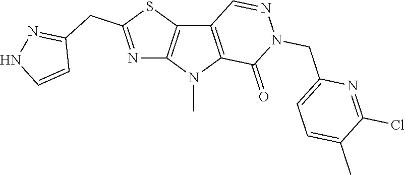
C12=C(N(C)C3=C1C=NN(CC1=CC=C(C)C(Cl)=N1)C3=O)N=C(CC1=NNC=C1)S2
